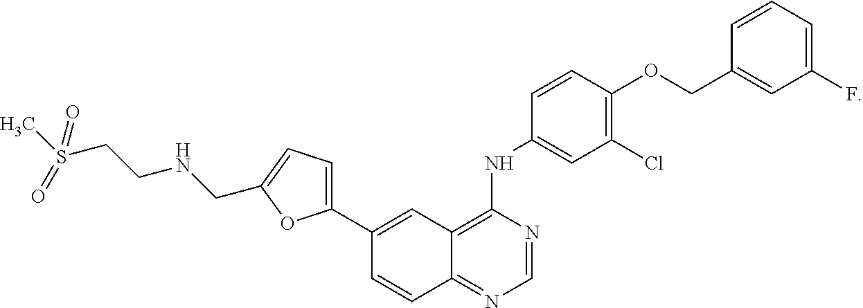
C1(F)=CC=CC(COC2=C(Cl)C=C(NC3=C4C(=NC=N3)C=CC(C3=CC=C(CNCCS(C)(=O)=O)O3)=C4)C=C2)=C1
